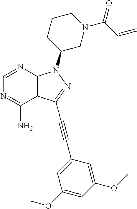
C1=NC2=C(C(N)=N1)C(C#CC1=CC(OC)=CC(OC)=C1)=NN2C1CN(C(C=C)=O)CCC1
